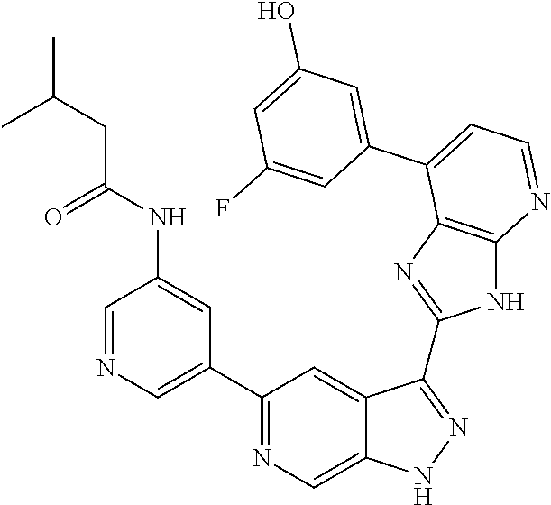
C1(C2=NC=C3C(=C2)C(C2=NC4=C(N2)N=CC=C4C2=CC(O)=CC(F)=C2)=NN3)=CN=CC(NC(CC(C)C)=O)=C1
